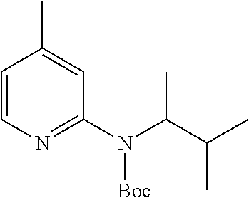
C1=CN=C(N(C(C(C)C)C)[Boc])C=C1C
